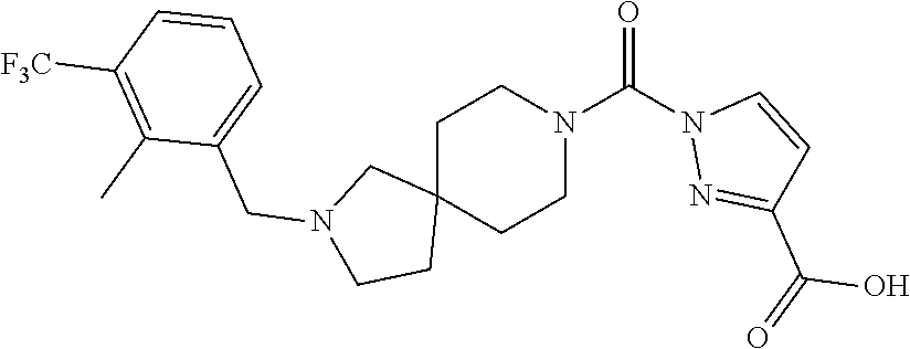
O=C(N1CCC2(CC1)CN(CC1=CC=CC([F3C])=C1C)CC2)N1N=C(C(O)=O)C=C1
